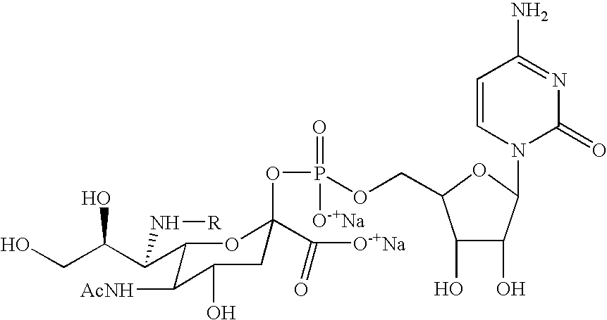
C1(C(C(CO)O)N[R])C([AcNH])C(O)CC(OP(OCC2C(O)C(O)C(N3C(=O)N=C(N)C=C3)O2)(=O)[O-+Na])(C([O-+Na])=O)O1
